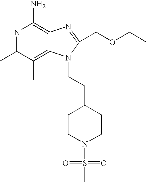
N1=C(C)C(C)=C2C(=C1N)N=C(COCC)N2CCC1CCN(S(C)(=O)=O)CC1
